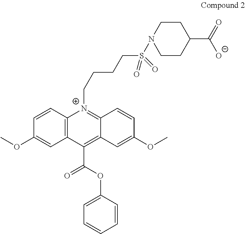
C1=C(OC)C=CC2=C1C(C(OC1=CC=CC=C1)=O)=C1C(=[N+]2CCCCS(=O)(N2CCC(C([O-])=O)CC2)=O)C=CC(OC)=C1
